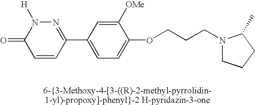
C1([OMe])=CC(C2=NN([H])C(=O)C=C2)=CC=C1OCCCN1CCCC1C
